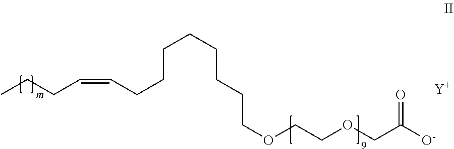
C(CCC=CCCC)CCCCCOCCOCC(=O)[O-].[Y]
